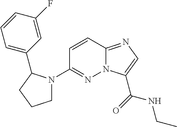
N12C(=NC=C1C(=O)NCC)C=CC(N1CCCC1C1=CC=CC(F)=C1)=N2
